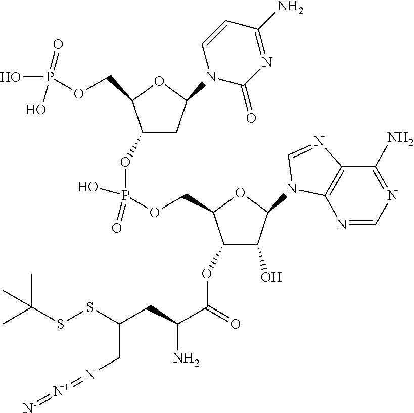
C1(OP(O)(=O)OCC2C(OC(C(CC(SSC(C)(C)C)CN=[N+]=[N-])N)=O)C(O)C(N3C4=C(C(N)=NC=N4)N=C3)O2)CC(N2C(=O)N=C(N)C=C2)OC1COP(=O)(O)O
